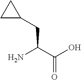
NC(C(O)=O)CC1CC1
